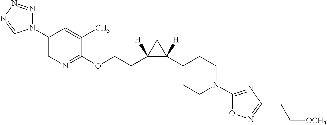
C1(N2N=NN=C2)=CN=C(OCCC2([H])C([H])(C3CCN(C4=NC(CC[OCH3])=NO4)CC3)C2)C(C)=C1
